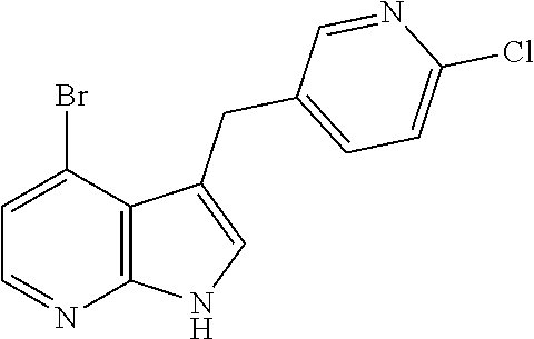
C1=C(Br)C2=C(N=C1)NC=C2CC1=CC=C(Cl)N=C1
